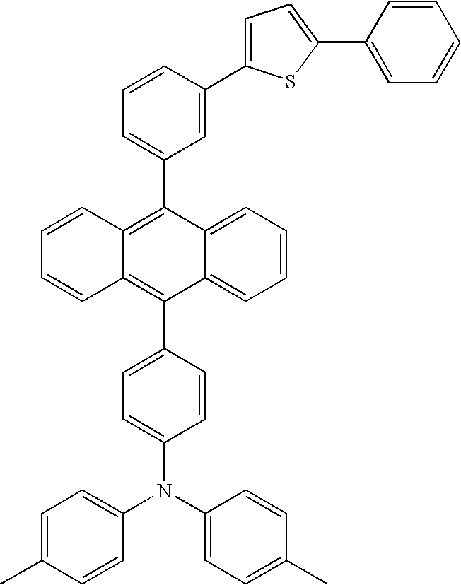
C12=CC=CC=C1C(C1=CC=C(N(C3=CC=C(C)C=C3)C3=CC=C(C)C=C3)C=C1)=C1C(=C2C2=CC=CC(C3=CC=C(C4=CC=CC=C4)S3)=C2)C=CC=C1
